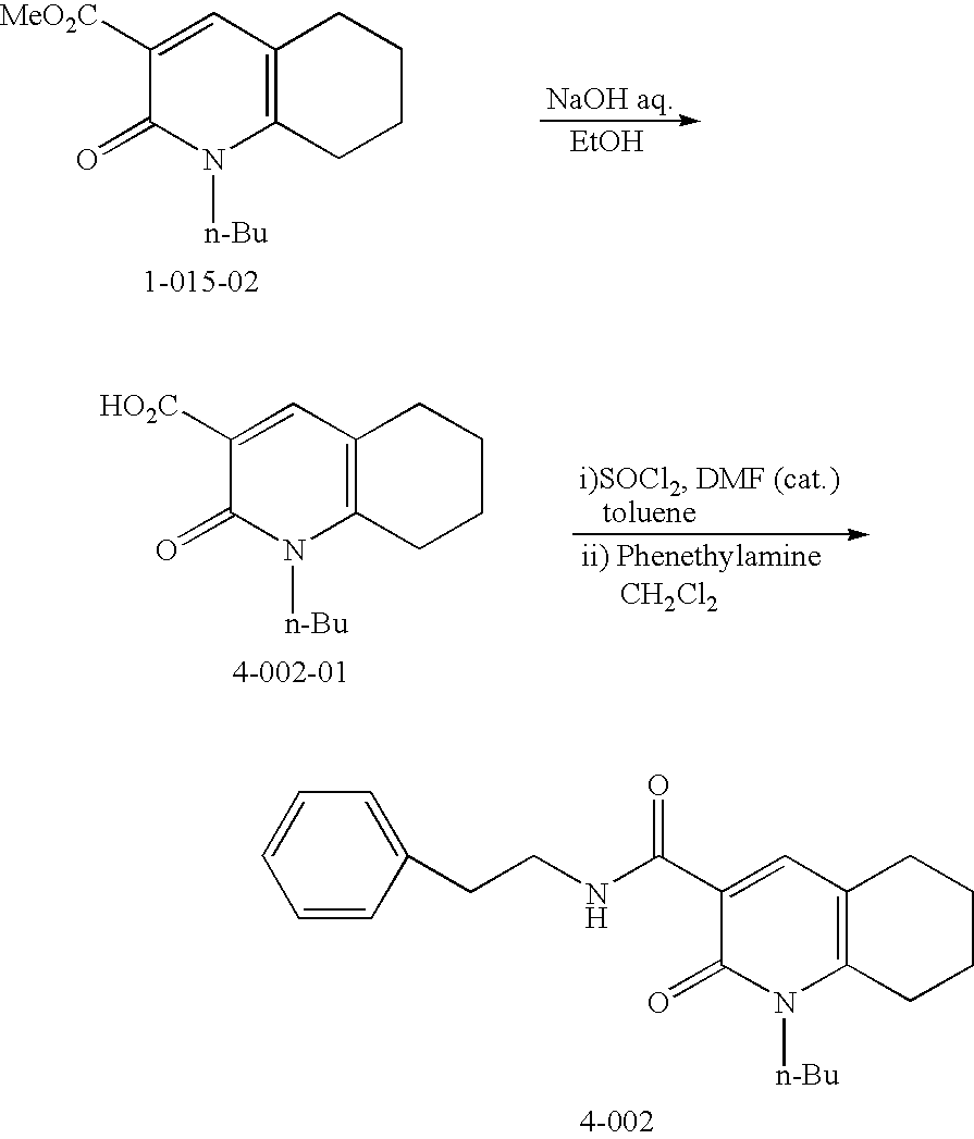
C1([HO2C])=CC2=C(N([n-Bu])C1=O)CCCC2.C1(C(NCCC2=CC=CC=C2)=O)=CC2=C(N([n-Bu])C1=O)CCCC2.[EtOH].C1([MeO2C])=CC2=C(N([n-Bu])C1=O)CCCC2
